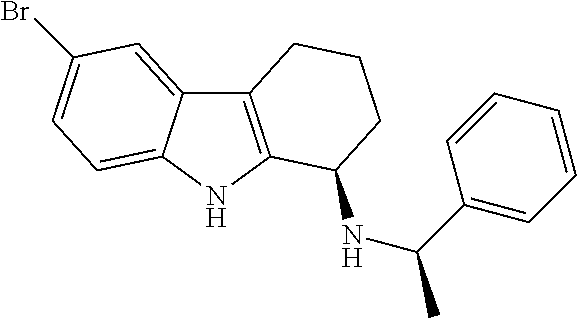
C12=C(NC3=CC=C(Br)C=C13)C(NC(C1=CC=CC=C1)C)CCC2
